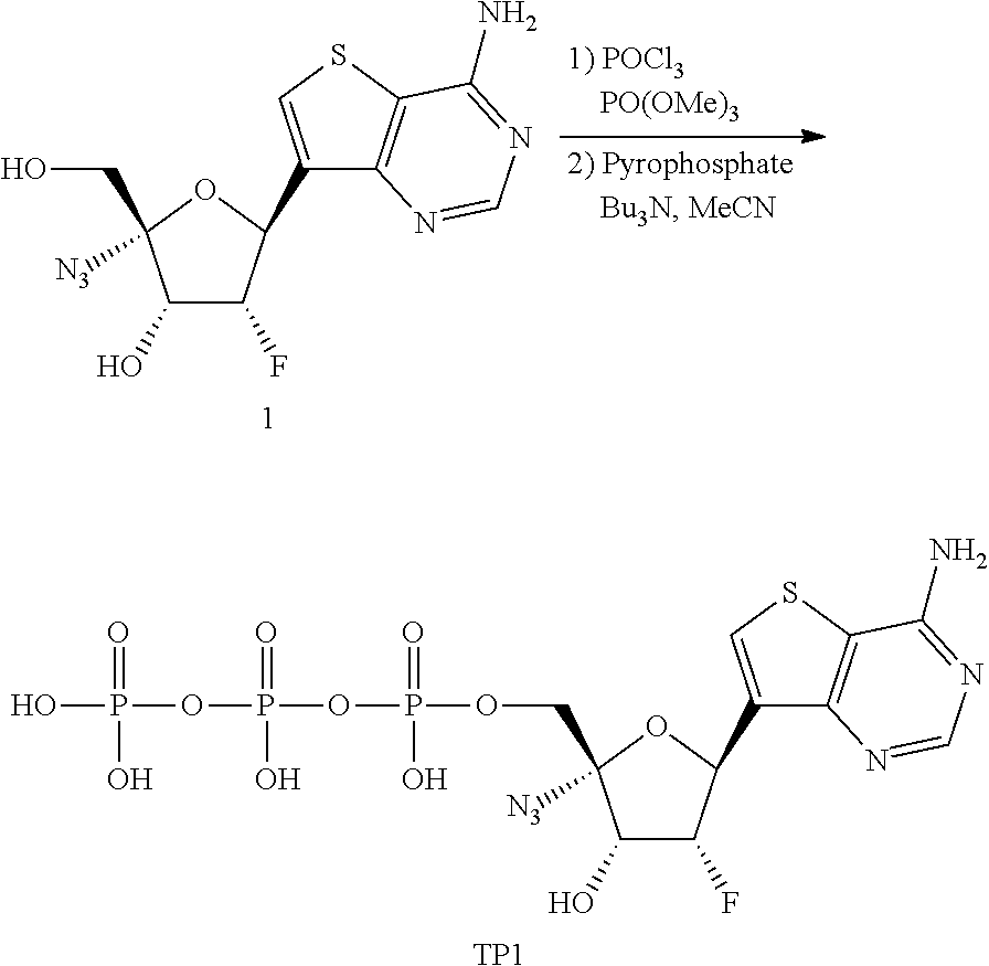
C1(O)C(F)C(C2=CSC3=C2N=CN=C3N)OC1(COP(OP(OP(O)(=O)O)(=O)O)(=O)O)[N3].[TP1].C1(O)C(F)C(C2=CSC3=C2N=CN=C3N)OC1(CO)[N3]
